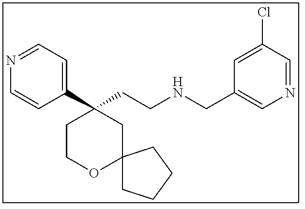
C1(C2(CCNCC3=CN=CC(Cl)=C3)CCOC3(C2)CCCC3)=CC=NC=C1
